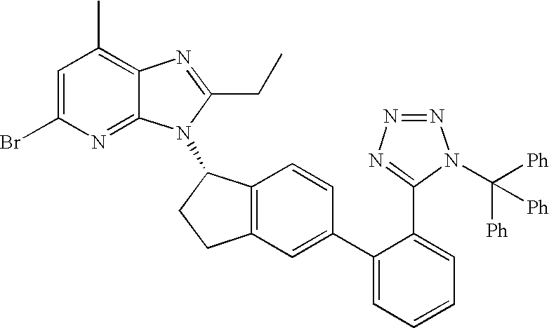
C1=C(Br)N=C2C(=C1C)N=C(CC)N2C1C2=C(CC1)C=C(C1=CC=CC=C1C1=NN=NN1C([Ph])([Ph])[Ph])C=C2
